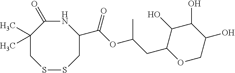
N1C(=O)C(C)(C)CSSCC1C(OC(C)CC1OCC(O)C(O)C1O)=O
